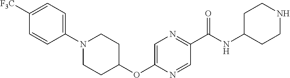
C1([F3C])=CC=C(N2CCC(OC3=CN=C(C(NC4CCNCC4)=O)C=N3)CC2)C=C1
